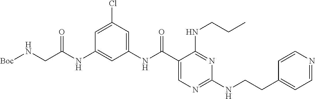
C1(NC(C2=CN=C(NCCC3=CC=NC=C3)N=C2NCCC)=O)=CC(Cl)=CC(NC(=O)CN[Boc])=C1
